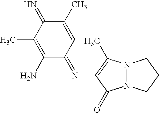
N12N(C(=O)C(N=C3C=C(C)C(=N)C(C)=C3N)=C1C)CCC2
